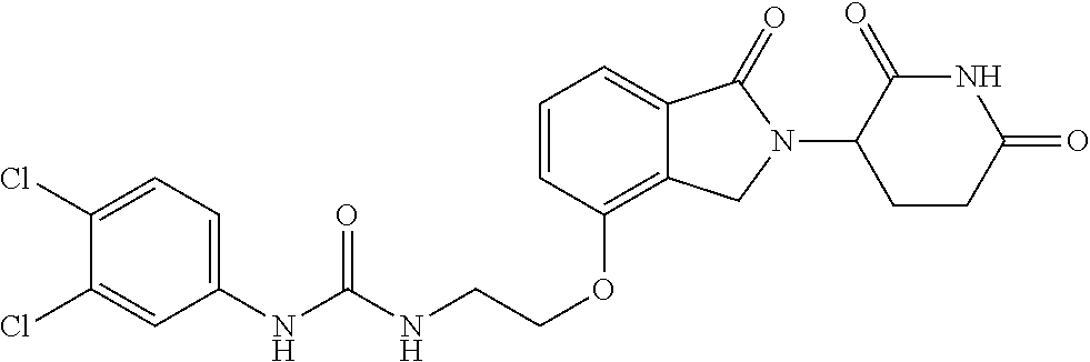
C(COC1=C2C(=CC=C1)C(=O)N(C1C(=O)NC(=O)CC1)C2)NC(NC1=CC=C(Cl)C(Cl)=C1)=O
